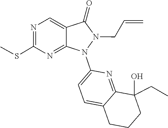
N1(C2=CC=C3CCCC(O)(CC)C3=N2)N(CC=C)C(=O)C2=CN=C(SC)N=C12
